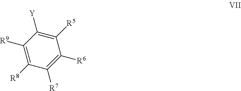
C1([R7])=C([R6])C([R5])=C([Y])C([R9])=C1[R8]
